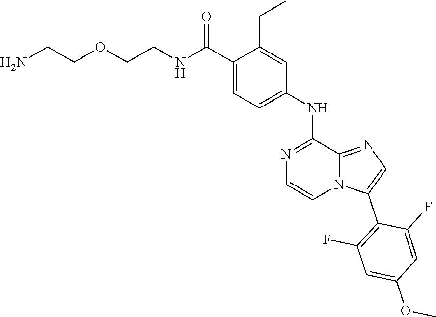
C1(C(=O)NCCOCCN)=CC=C(NC2=NC=CN3C2=NC=C3C2=C(F)C=C(OC)C=C2F)C=C1CC
